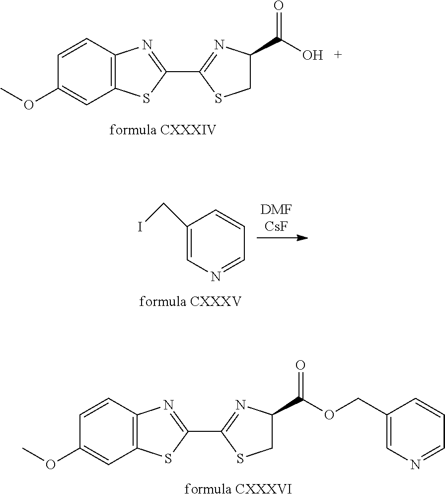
C1=CC(OC)=CC2=C1N=C(C1=NC(C(O)=O)CS1)S2.C1(CI)=CN=CC=C1.C1=CC(OC)=CC2=C1N=C(C1=NC(C(OCC3=CN=CC=C3)=O)CS1)S2
